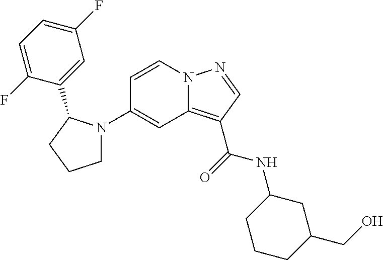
N12C(=C(C(=O)NC3CCCC(CO)C3)C=N1)C=C(N1CCCC1C1=CC(F)=CC=C1F)C=C2
